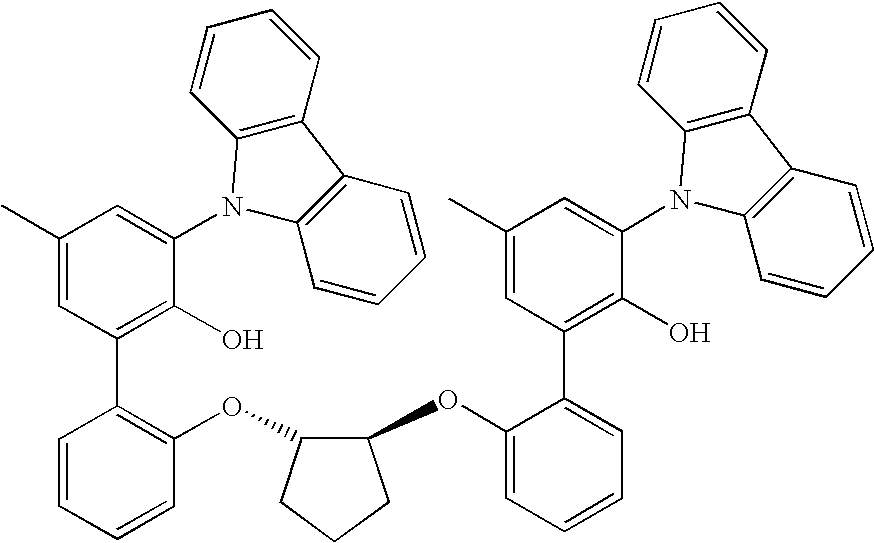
C1(C)=CC(C2=C(OC3C(OC4=CC=CC=C4C4=C(O)C(N5C6=C(C7=C5C=CC=C7)C=CC=C6)=CC(C)=C4)CCC3)C=CC=C2)=C(O)C(N2C3=C(C4=C2C=CC=C4)C=CC=C3)=C1
